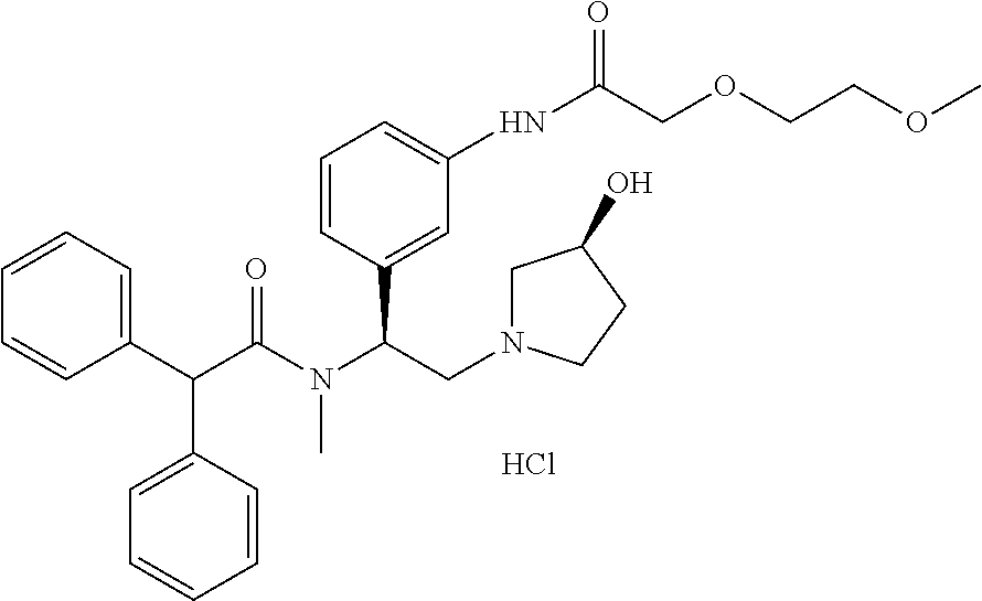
C1=CC=C(C(C(N(C)C(CN2CC(O)CC2)C2=CC(NC(COCCOC)=O)=CC=C2)=O)C2=CC=CC=C2)C=C1.Cl
